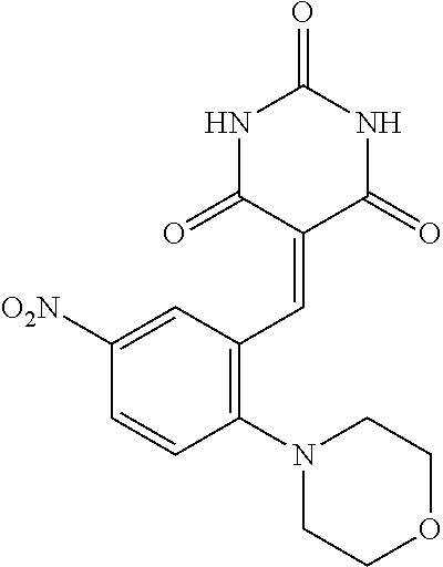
C1(N2CCOCC2)=C(C=C2C(=O)NC(=O)NC2=O)C=C([O2N])C=C1
